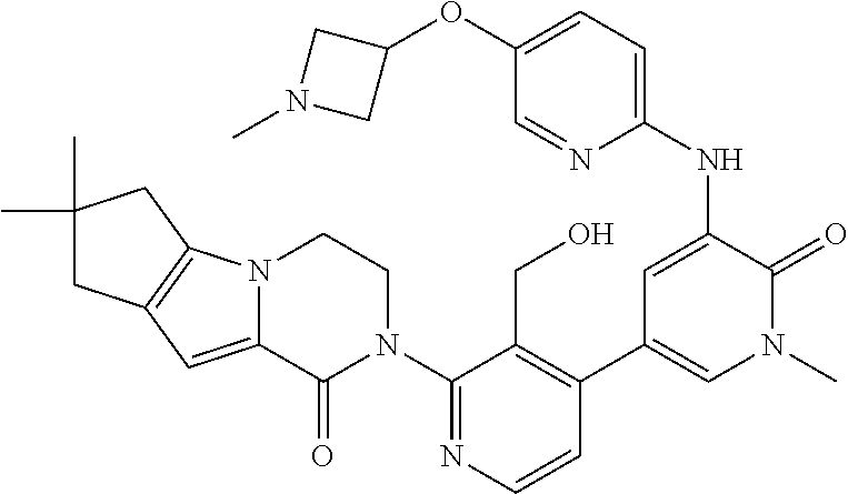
N12C(=CC3=C1CC(C)(C)C3)C(=O)N(C1=NC=CC(C3=CN(C)C(=O)C(NC4=CC=C(OC5CN(C)C5)C=N4)=C3)=C1CO)CC2
